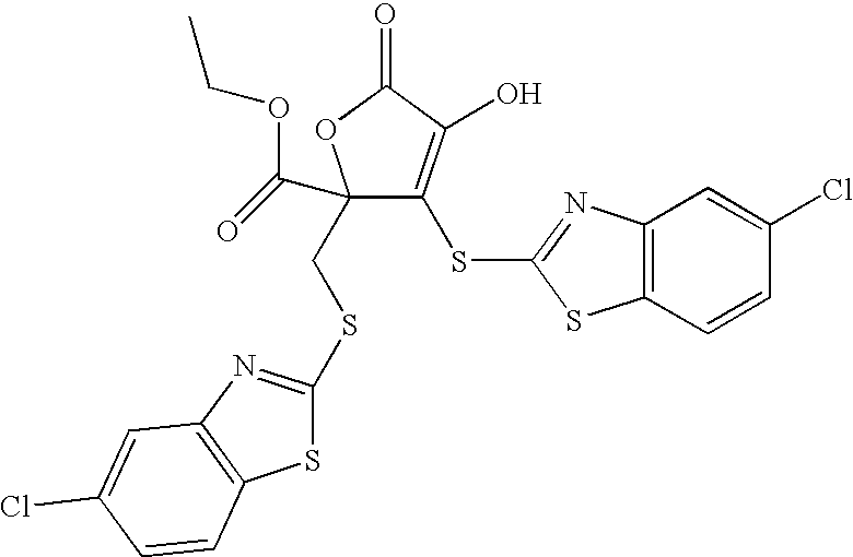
C1(CSC2=NC3=C(S2)C=CC(Cl)=C3)(C(=O)OCC)C(SC2=NC3=C(S2)C=CC(Cl)=C3)=C(O)C(=O)O1
